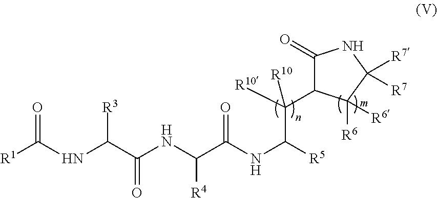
N(C(C(NC(C(NC([R5])C([R10])(C1C(=O)NC([R7])([R7])C1([R6])[R6])[R10])=O)[R4])=O)[R3])C([R1])=O
